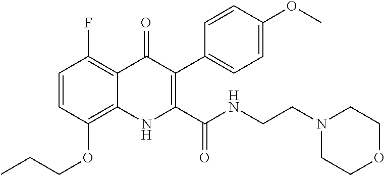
C1=CC(OCCC)=C2C(=C1F)C(=O)C(C1=CC=C(OC)C=C1)=C(C(=O)NCCN1CCOCC1)N2
